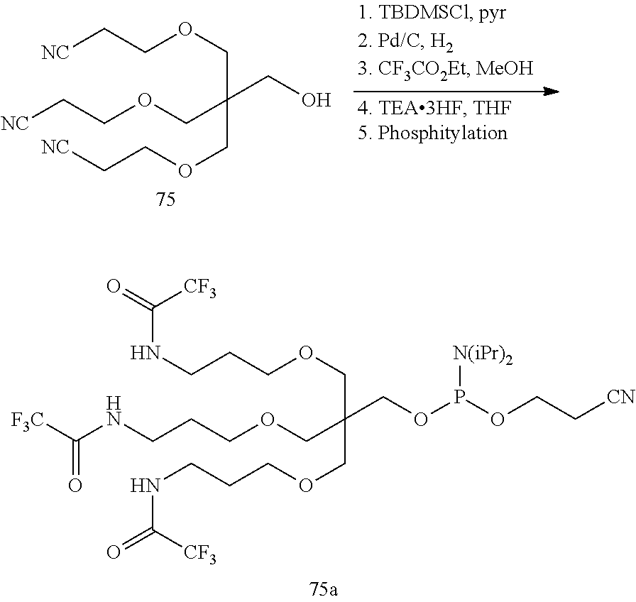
C(CCOCC(COCCCNC([F3C])=O)(COP(OCC[CN])[N(iPr)2])COCCCNC(=O)[CF3])NC(=O)[CF3].[NC]CCOCC(COCC[NC])(CO)COCC[NC]
